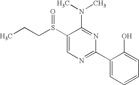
C1(S(CCC)=O)=CN=C(C2=CC=CC=C2O)N=C1N(C)C
